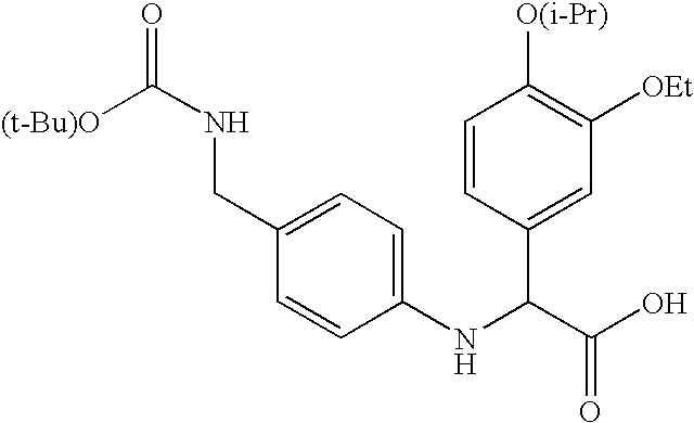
C1(NC(C(O)=O)C2=CC([OEt])=C([O(i-Pr)])C=C2)=CC=C(CNC(=O)[(t-Bu)O])C=C1
